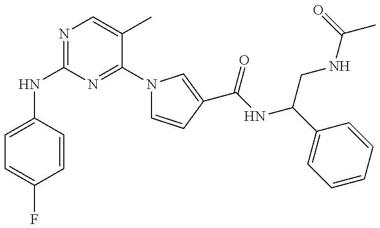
N(C1=NC=C(C)C(N2C=CC(C(NC(C3=CC=CC=C3)CNC(=O)C)=O)=C2)=N1)C1=CC=C(F)C=C1
